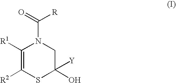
C1([R1])=C([R2])SC([Y])(O)CN1C(=O)[R]
